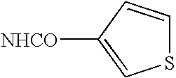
S1C=CC([NHCO])=C1
